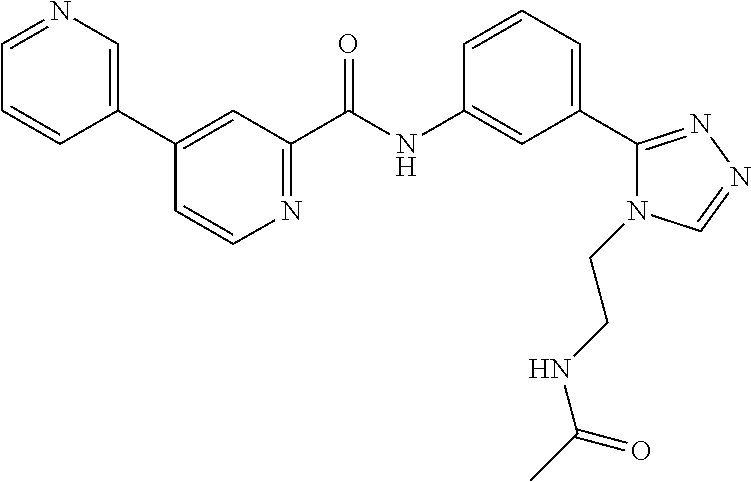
C1(C2=CN=CC=C2)=CC(C(NC2=CC(C3=NN=CN3CCNC(C)=O)=CC=C2)=O)=NC=C1
